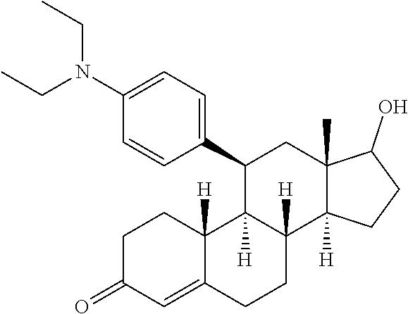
C1C(=O)C=C2C([H])(C1)C1([H])C([H])(CC2)C2([H])C(C)(CC1C1=CC=C(N(CC)CC)C=C1)C(O)CC2
